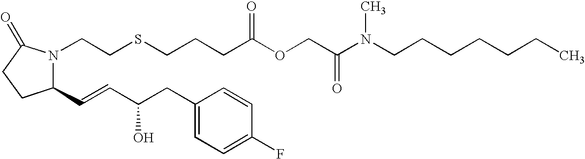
C1=C(CC(C=CC2CCC(=O)N2CCSCCCC(=O)OCC(N(CCCCCCC)C)=O)O)C=CC(F)=C1
